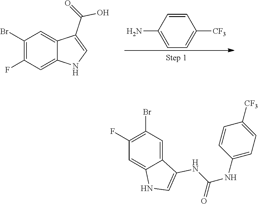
C1=CC([CF3])=CC=C1N.C1=C2C(C(=O)O)=CNC2=CC(F)=C1Br.C1=CC([CF3])=CC=C1NC(NC1=CNC2=CC(F)=C(Br)C=C12)=O
